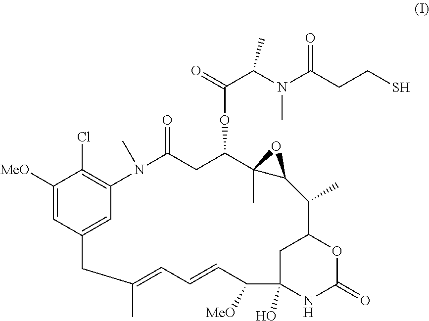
C1([MeO])=CC2=CC(=C1Cl)N(C)C(=O)CC(OC(C(N(C(CCS)=O)C)C)=O)C1(C)C(O1)C(C)C1CC(O)(NC(=O)O1)C([MeO])C=CC=C(C)C2
